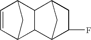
C1=CC2CC1C1C3C(F)CC(C21)C3
